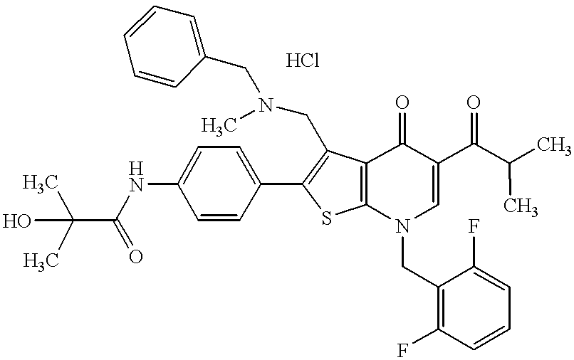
C1(NC(C(C)(C)O)=O)=CC=C(C2=C(CN(C)CC3=CC=CC=C3)C3=C(S2)N(CC2=C(F)C=CC=C2F)C=C(C(C(C)C)=O)C3=O)C=C1
